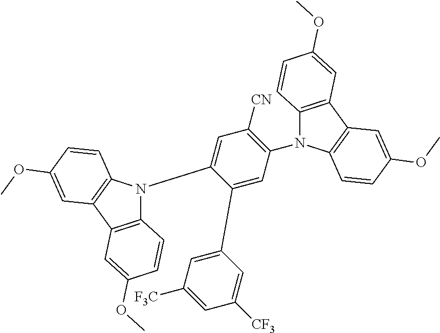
C1(C2=CC([F3C])=CC([CF3])=C2)=CC(N2C3=C(C4=C2C=CC(OC)=C4)C=C(OC)C=C3)=C([CN])C=C1N1C2=C(C3=C1C=CC(OC)=C3)C=C(OC)C=C2
